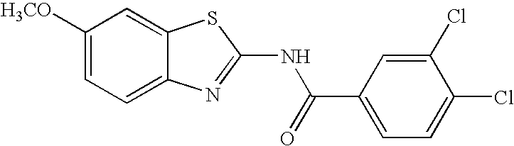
C1([H3CO])=CC=C2C(=C1)SC(NC(=O)C1=CC=C(Cl)C(Cl)=C1)=N2
